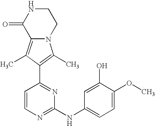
N12C(=C(C)C(C3=NC(NC4=CC=C(OC)C(O)=C4)=NC=C3)=C1C)C(=O)NCC2
